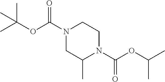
C1(C)CN(C(OC(C)(C)C)=O)CCN1C(OC(C)C)=O
